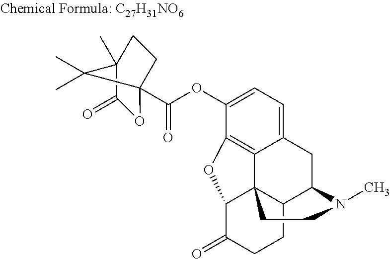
C1(OC(=O)C23OC(=O)C(C)(CC2)C3(C)C)=CC=C2C3=C1OC1C34C(C(C2)N(C)CC4)CCC1=O
